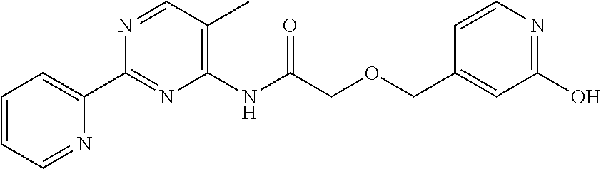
C1=CC=NC(C2=NC(NC(COCC3=CC(O)=NC=C3)=O)=C(C)C=N2)=C1
